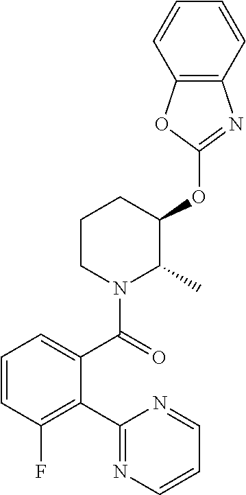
C1=CC(F)=C(C2=NC=CC=N2)C(C(=O)N2C(C)C(OC3=NC4=C(O3)C=CC=C4)CCC2)=C1
